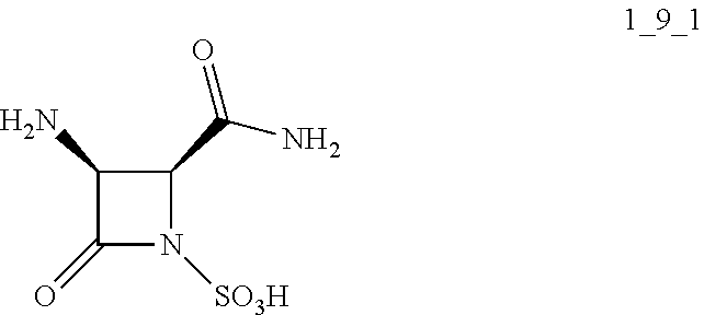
C1(=O)N([SO3H])C(C(N)=O)C1N
